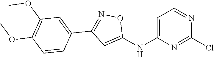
C1=C(NC2=CC(C3=CC(OC)=C(OC)C=C3)=NO2)N=C(Cl)N=C1
